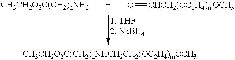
O=[CHCH2(OC2H4)mOCH3]
